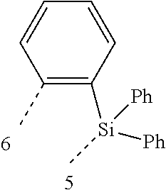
C1(C)=C([Si](C)([Ph])[Ph])C=CC=C1
